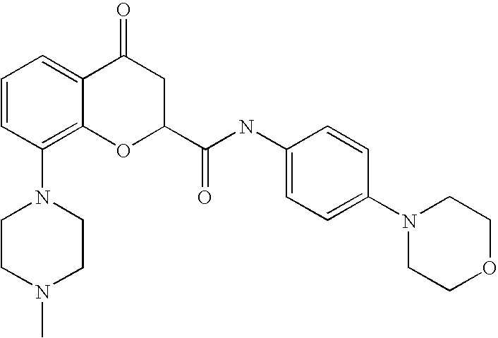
C1CN(C)CCN1C1=C2C(=CC=C1)C(=O)CC(C(NC1=CC=C(N3CCOCC3)C=C1)=O)O2
